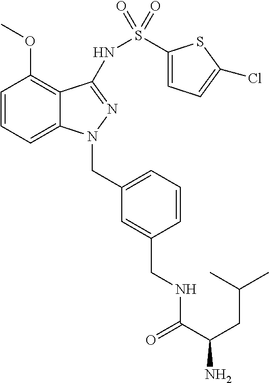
C1=CC=C2C(=C1OC)C(NS(C1=CC=C(Cl)S1)(=O)=O)=NN2CC1=CC=CC(CNC(C(N)CC(C)C)=O)=C1
